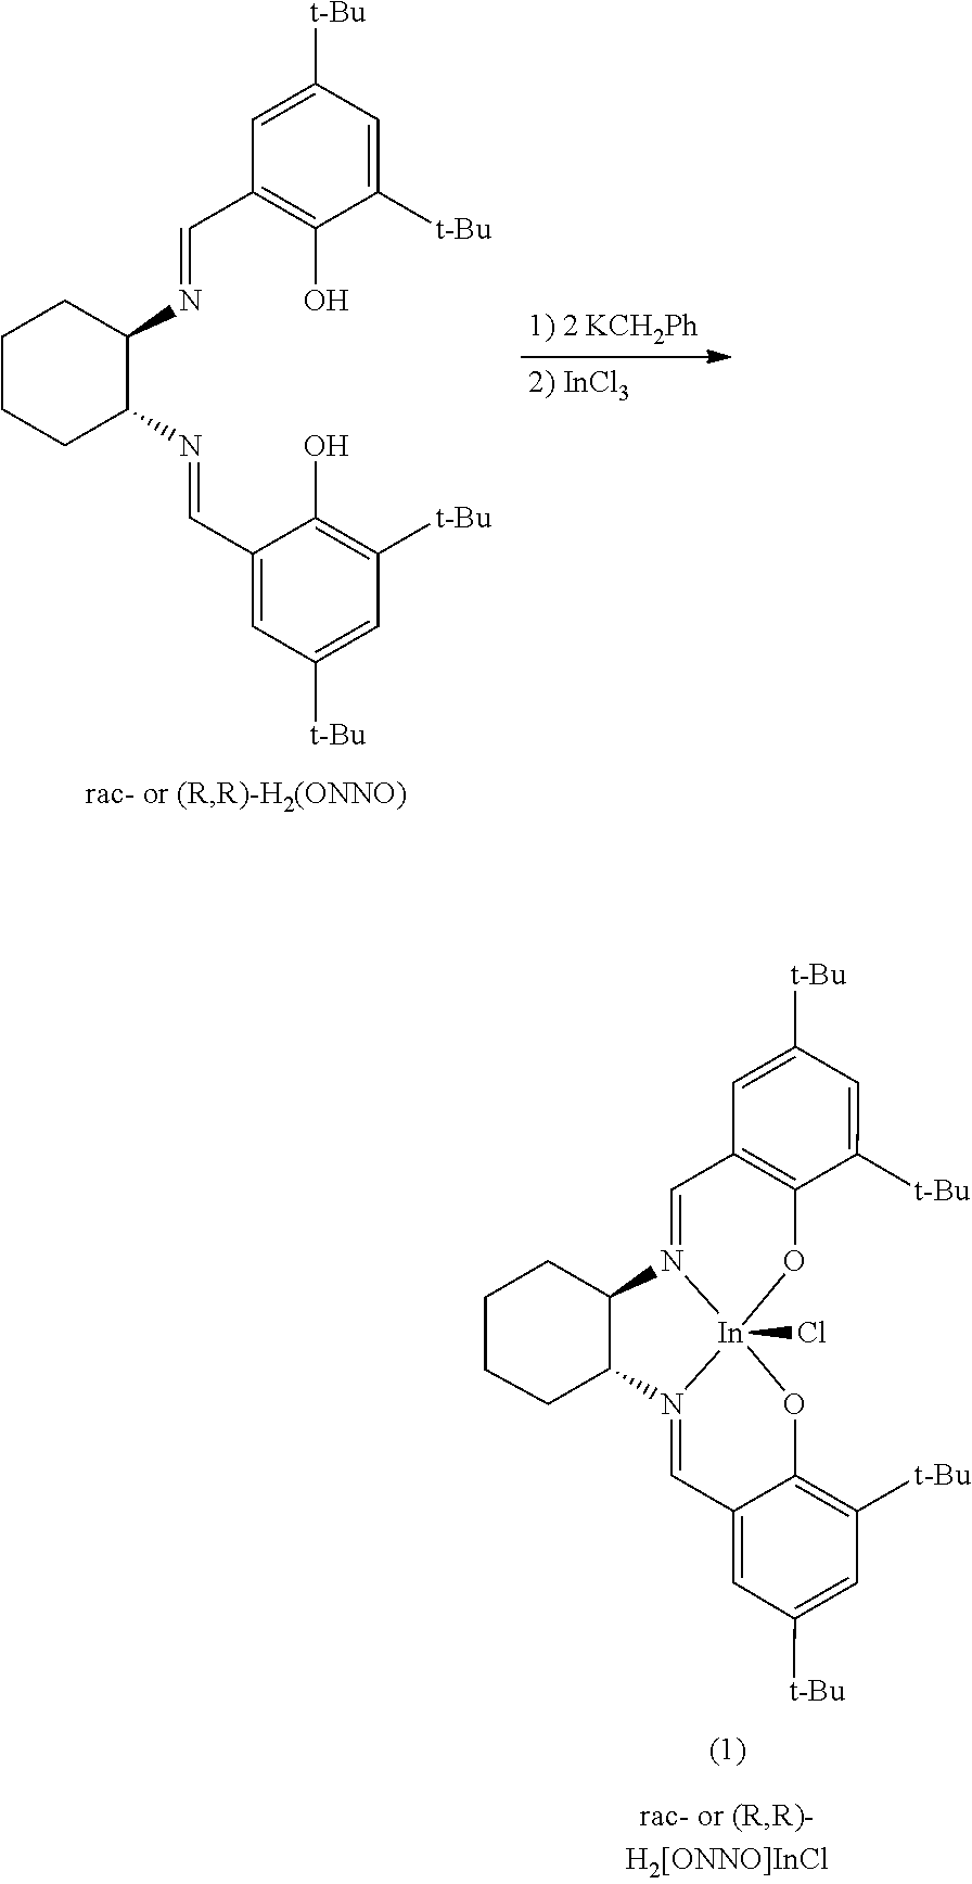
C1CCC(N=CC2=CC([t-Bu])=CC([t-Bu])=C2O)C(N=CC2=C(O)C([t-Bu])=CC([t-Bu])=C2)C1.C1([t-Bu])=CC([t-Bu])=CC2=C1O[In]13(Cl)N(=C2)C2CCCCC2N1=CC1=CC([t-Bu])=CC([t-Bu])=C1O3
